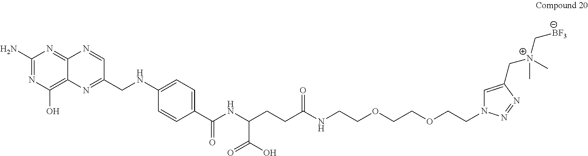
C1(N)=NC(O)=C2C(=N1)N=CC(CNC1=CC=C(C(NC(CCC(NCCOCCOCCN3C=C(C[N+](C[BF3])(C)C)N=N3)=O)C(O)=O)=O)C=C1)=N2
